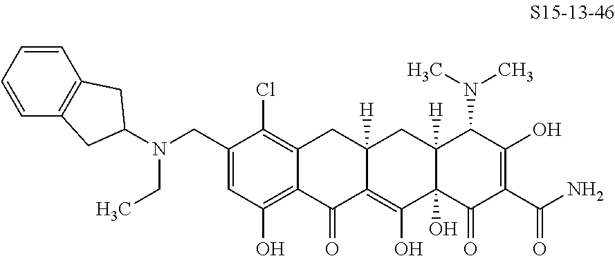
C12=C(Cl)C(CN(C3CC4=C(C3)C=CC=C4)CC)=CC(O)=C1C(=O)C1=C(O)C3(O)C([H])(CC1([H])C2)C(N(C)C)C(O)=C(C(N)=O)C3=O
